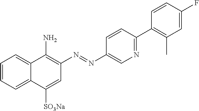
C1(N)=C(N=NC2=CN=C(C3=C(C)C=C(F)C=C3)C=C2)C=C([SO3Na])C2=CC=CC=C12
